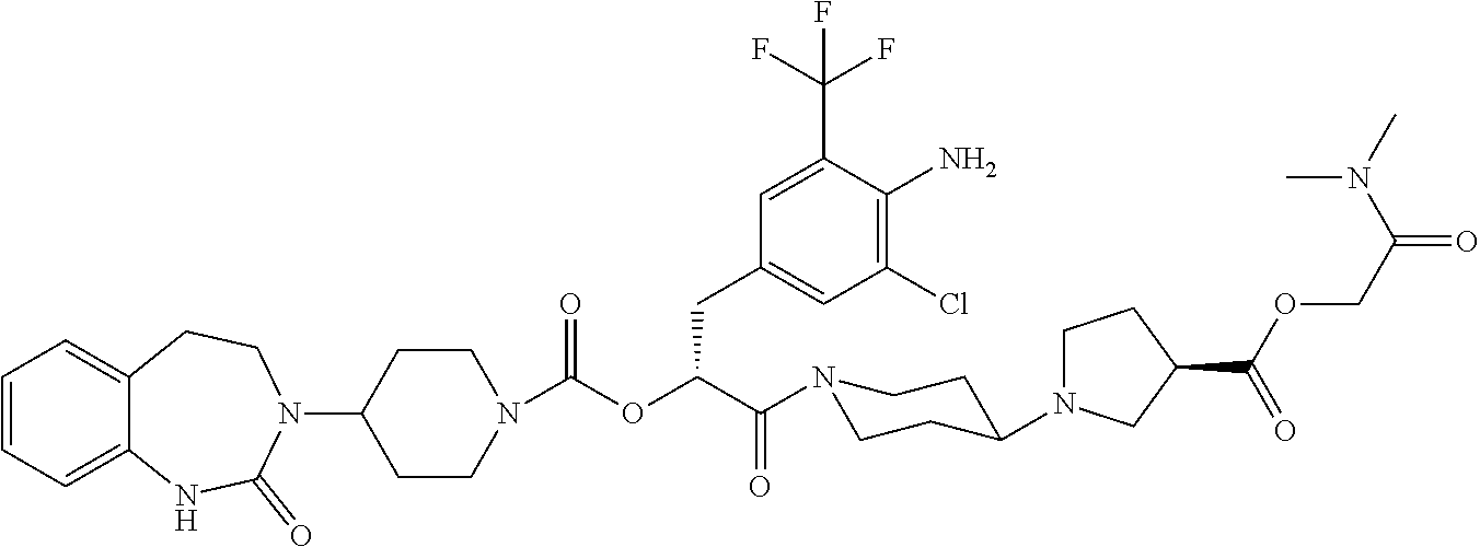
C1(N2C(=O)NC3=CC=CC=C3CC2)CCN(C(OC(C(=O)N2CCC(N3CCC(C(OCC(N(C)C)=O)=O)C3)CC2)CC2=CC(Cl)=C(N)C(C(F)(F)F)=C2)=O)CC1
